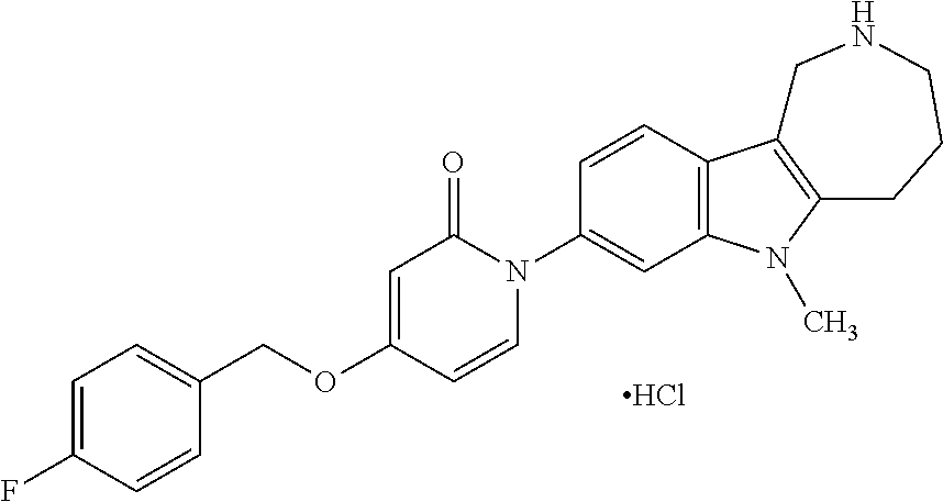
C1=C(F)C=CC(COC2=CC(=O)N(C3=CC4=C(C=C3)C3=C(N4C)CCCNC3)C=C2)=C1.Cl
